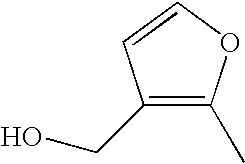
C1(CO)=C(C)OC=C1
